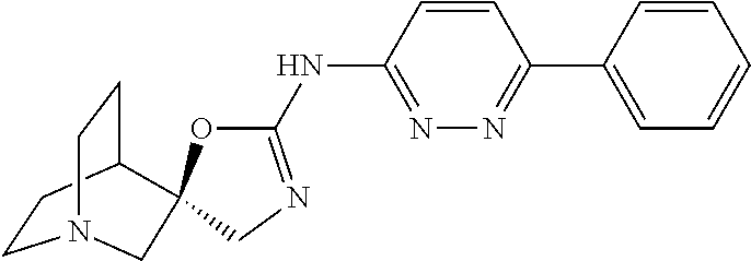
C1=CC(NC2=NCC3(O2)C2CCN(CC2)C3)=NN=C1C1=CC=CC=C1
